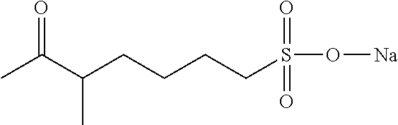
CC(C(CCCCS(O[Na])(=O)=O)C)=O
